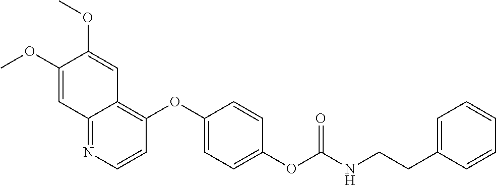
C1(OC)=CC2=NC=CC(OC3=CC=C(OC(=O)NCCC4=CC=CC=C4)C=C3)=C2C=C1OC
